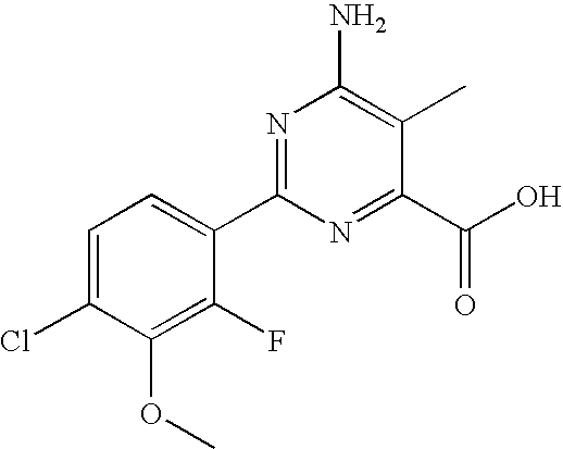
C1=C(Cl)C(OC)=C(F)C(C2=NC(N)=C(C)C(C(O)=O)=N2)=C1
